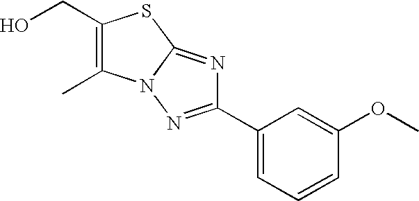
C1(CO)=C(C)N2C(=NC(C3=CC=CC(OC)=C3)=N2)S1
